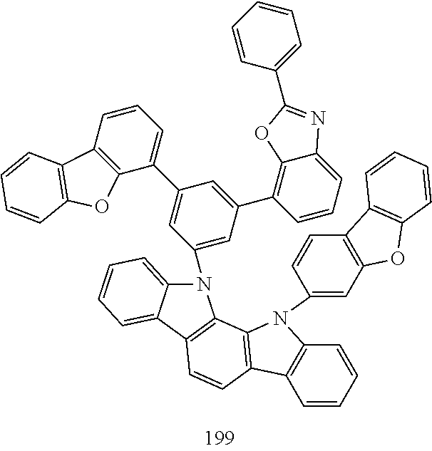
C1=CC=CC2=C1C1=C(C3=C(C=C1)C1=CC=CC=C1N3C1=CC(C3=C4C(=CC=C3)N=C(C3=CC=CC=C3)O4)=CC(C3=CC=CC4=C3OC3=C4C=CC=C3)=C1)N2C1=CC2=C(C=C1)C1=C(O2)C=CC=C1
